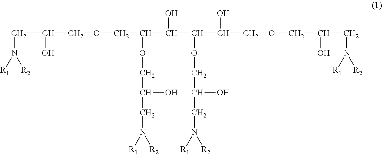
C(C(O)COCC(C(O)C(C(O)COCC(CN([R1])[R2])O)OCC(O)CN([R1])[R2])OCC(O)CN([R1])[R2])N([R1])[R2]
